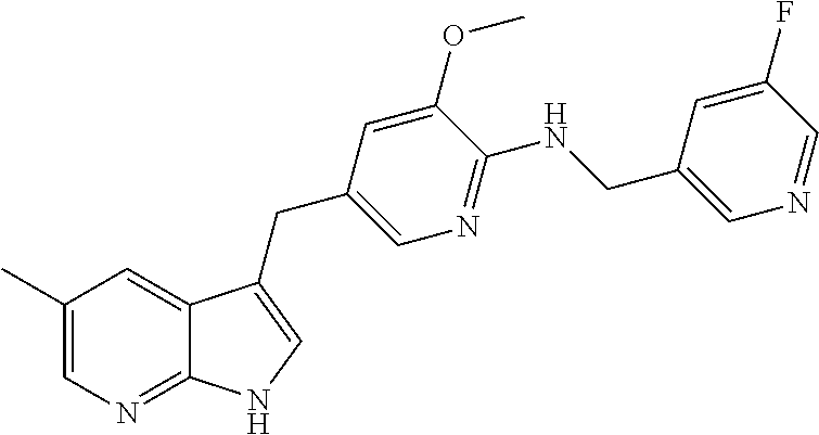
C1(C)=CN=C2C(=C1)C(CC1=CN=C(NCC3=CN=CC(F)=C3)C(OC)=C1)=CN2
